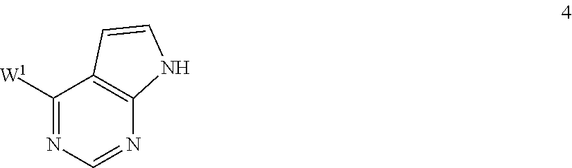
C1([W1])=NC=NC2=C1C=CN2
